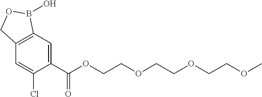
C1=C(C(OCCOCCOCCOC)=O)C(Cl)=CC2=C1B(O)OC2
